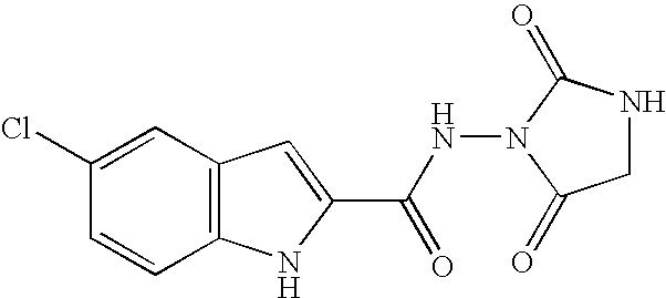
C12=C(C=C(Cl)C=C1)C=C(C(=O)NN1C(=O)NCC1=O)N2
